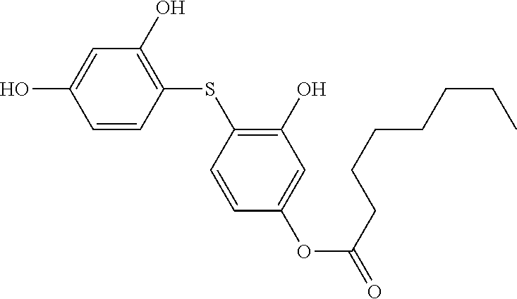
C1=CC(SC2=C(O)C=C(OC(=O)CCCCCCC)C=C2)=C(O)C=C1O
